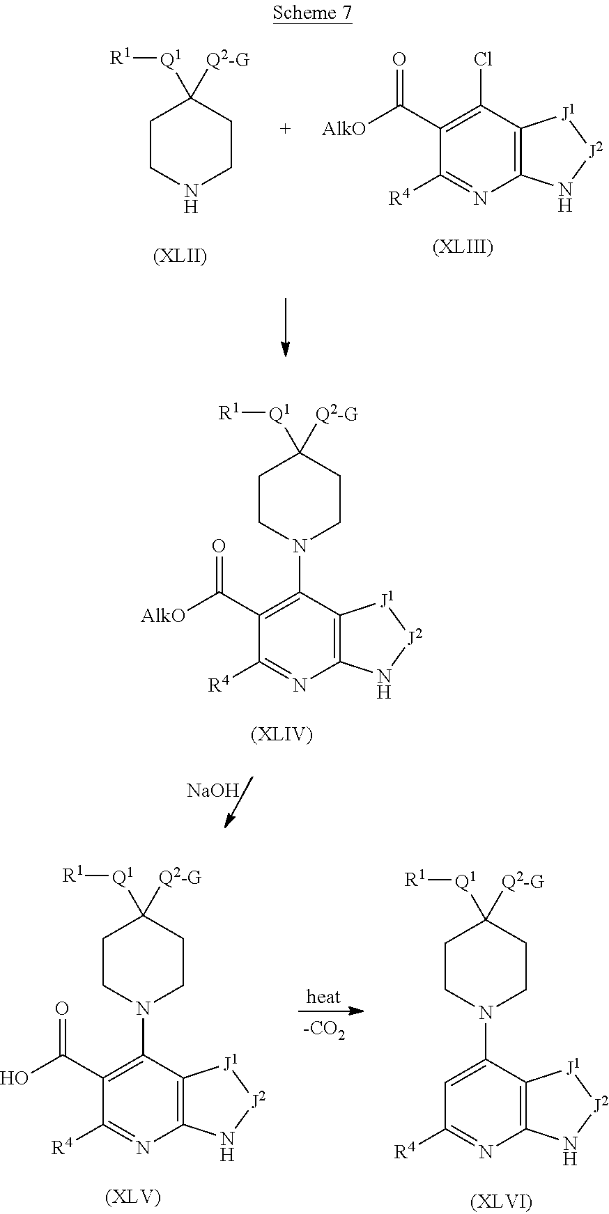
C1CNCCC1([Q2-G])[Q1][R1].C12=C(C(Cl)=C(C([AlkO])=O)C([R4])=N1)[J1][J2]N2.C12=C(C(N3CCC([Q2-G])([Q1][R1])CC3)=C(C([AlkO])=O)C([R4])=N1)[J1][J2]N2.[NaOH].C12=C(C(N3CCC([Q2-G])([Q1][R1])CC3)=C(C(O)=O)C([R4])=N1)[J1][J2]N2.C12=C(C(N3CCC([Q2-G])([Q1][R1])CC3)=CC([R4])=N1)[J1][J2]N2
